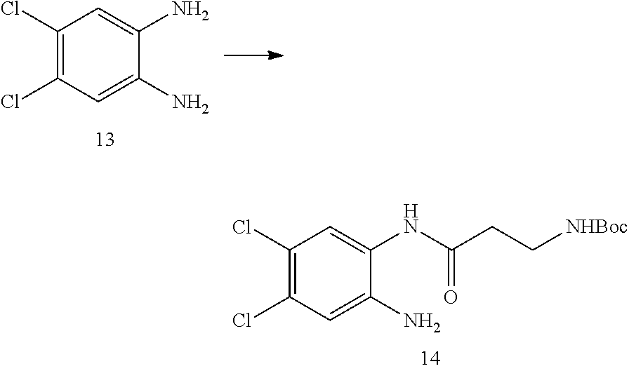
C1(Cl)=C(Cl)C=C(N)C(N)=C1.C1(Cl)=C(Cl)C=C(N)C(NC(CC[NHBoc])=O)=C1
